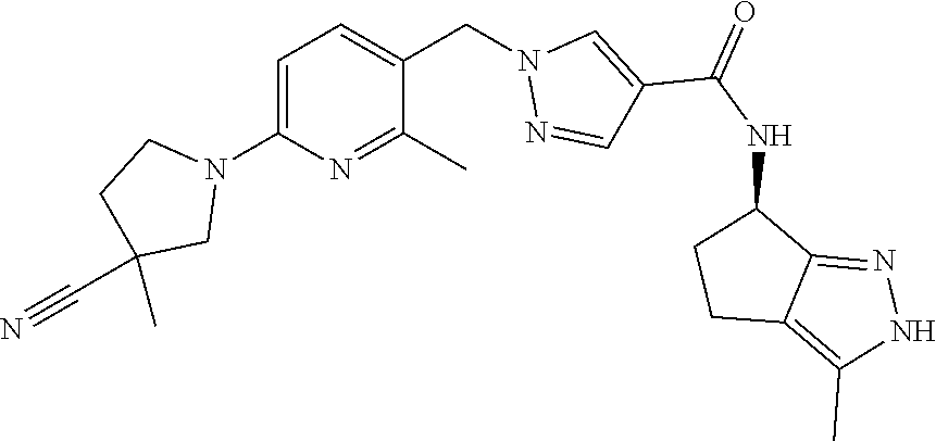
C1=C(N2CCC(C)(C#N)C2)N=C(C)C(CN2N=CC(C(NC3CCC4=C(C)NN=C34)=O)=C2)=C1
